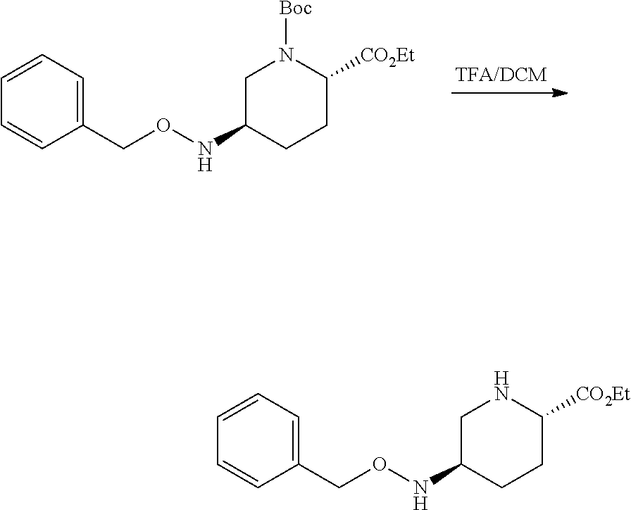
C1=CC=CC(CONC2CCC([CO2Et])N([Boc])C2)=C1.C1=CC=CC(CONC2CCC([CO2Et])NC2)=C1
